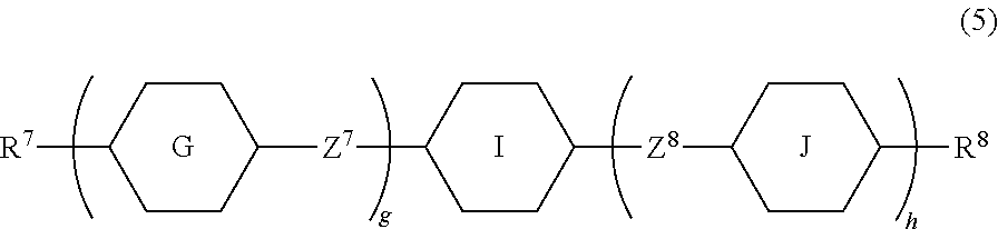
C1CC([Z7]C2CCC([Z8]C3CCC([R8])CC3)CC2)CCC1[R7].I.[J]
